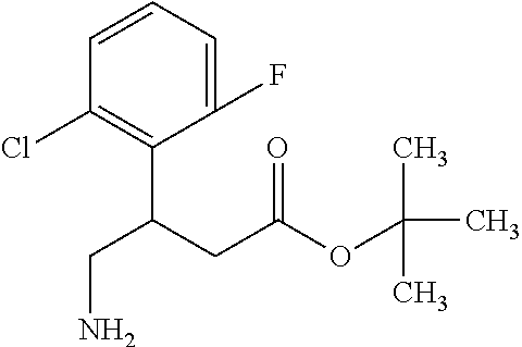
C1=CC=C(F)C(C(CC(=O)OC(C)(C)C)CN)=C1Cl
